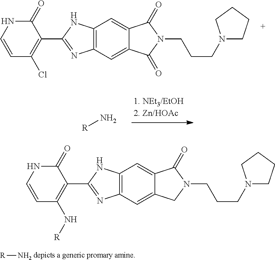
C1=CNC(=O)C(C2=NC3=C(N2)C=C2C(=C3)C(=O)N(CCCN3CCCC3)C2=O)=C1Cl.[R]N.[R]N.[depicts a generic promary amine].C1=CNC(=O)C(C2=NC3=C(N2)C=C2C(=C3)CN(CCCN3CCCC3)C2=O)=C1N[R]
